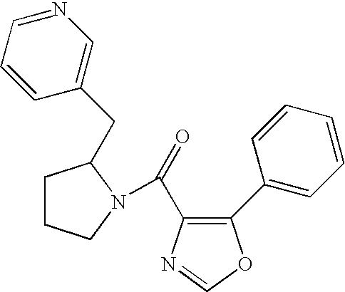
O=C(C1=C(C2=CC=CC=C2)OC=N1)N1CCCC1CC1=CN=CC=C1
